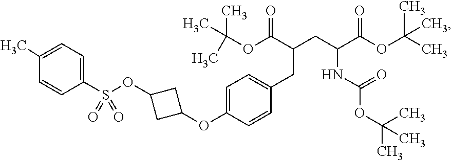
C(OC(C(CC(C(OC(C)(C)C)=O)NC(OC(C)(C)C)=O)CC1=CC=C(OC2CC(OS(C3=CC=C(C)C=C3)(=O)=O)C2)C=C1)=O)(C)(C)C
